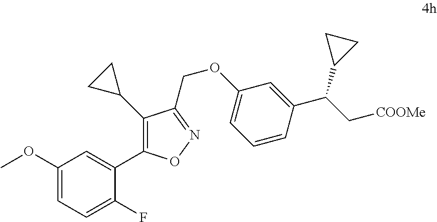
C1(C2CC2)=C(C2=CC(OC)=CC=C2F)ON=C1COC1=CC=CC(C(C[COOMe])C2CC2)=C1
